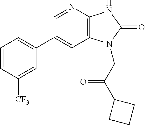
C1(C2=CC=CC([CF3])=C2)=CC2=C(N=C1)NC(=O)N2CC(C1CCC1)=O
